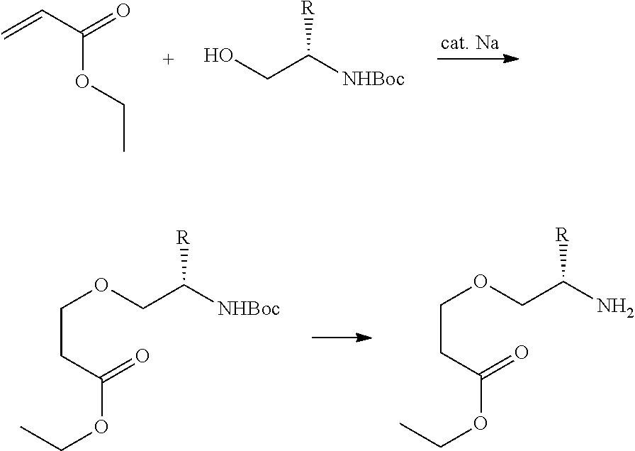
C(CC(=O)OCC)OCC([NHBoc])[R].C(CC(=O)OCC)OCC(N)[R].C=CC(=O)OCC.OCC([NHBoc])[R]
